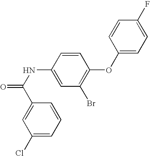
C1(Cl)=CC=CC(C(=O)NC2=CC(Br)=C(OC3=CC=C(F)C=C3)C=C2)=C1
